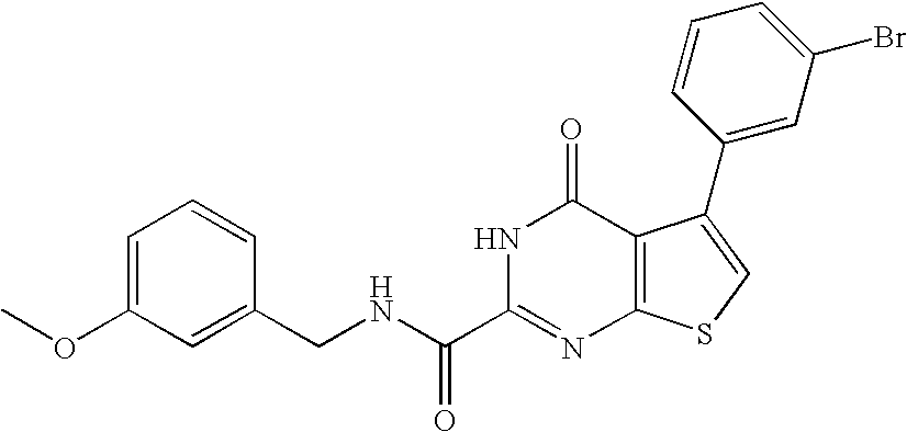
C1(CNC(C2=NC3=C(C(=O)N2)C(C2=CC(Br)=CC=C2)=CS3)=O)=CC(OC)=CC=C1
